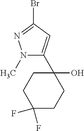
N1(C)C(C2(O)CCC(F)(F)CC2)=CC(Br)=N1
